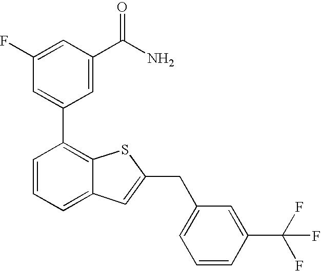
C1(F)=CC(C(N)=O)=CC(C2=C3C(=CC=C2)C=C(CC2=CC=CC(C(F)(F)F)=C2)S3)=C1
